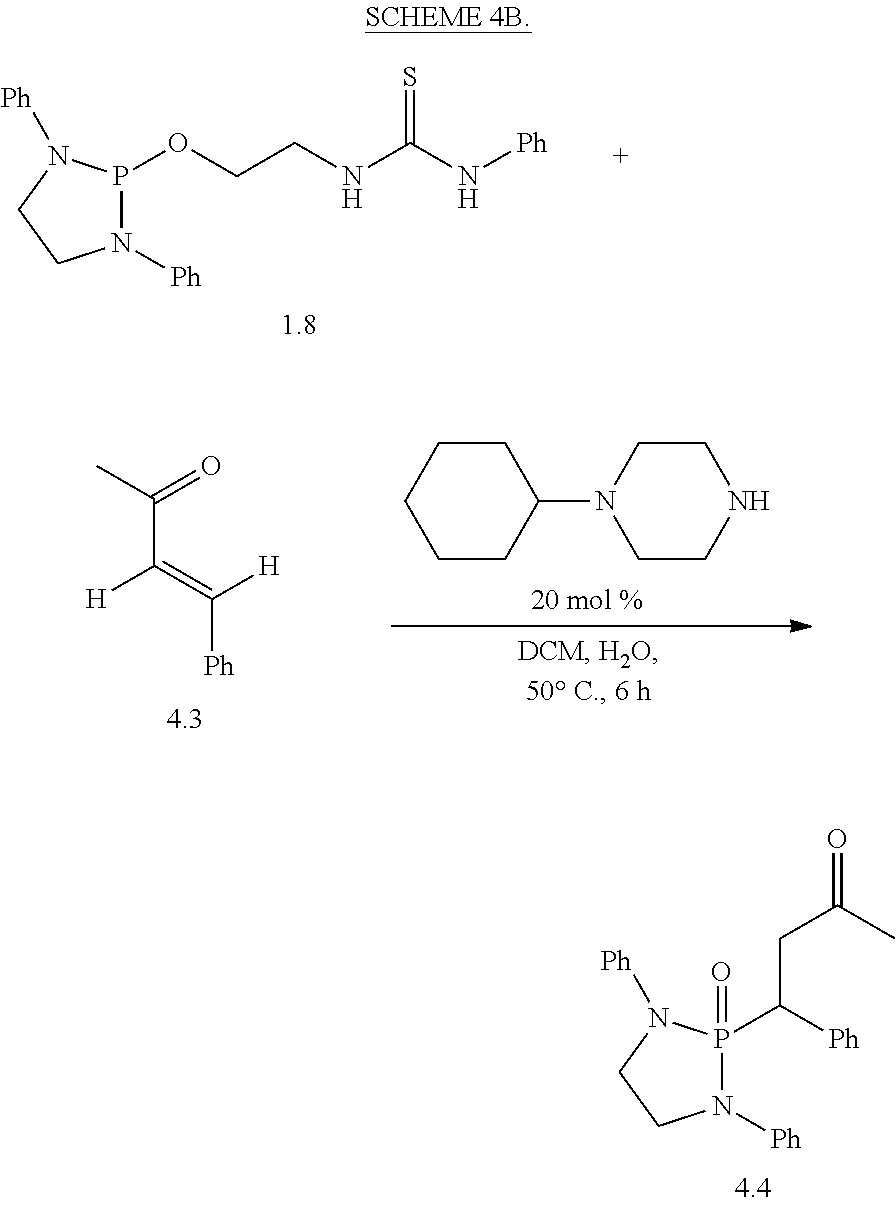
[H]C(=C([H])[Ph])C(C)=O.C1CC(N2CCNCC2)CCC1.P1(C([Ph])CC(C)=O)(=O)N([Ph])CCN1[Ph].P1(OCCNC(N[Ph])=S)N([Ph])CCN1[Ph]
